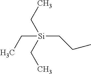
C(C[Si](CC)(CC)CC)C
